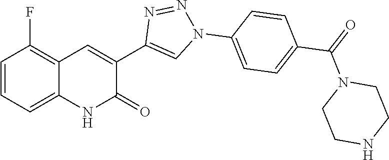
C12=CC=CC(F)=C1C=C(C1=CN(C3=CC=C(C(N4CCNCC4)=O)C=C3)N=N1)C(=O)N2
